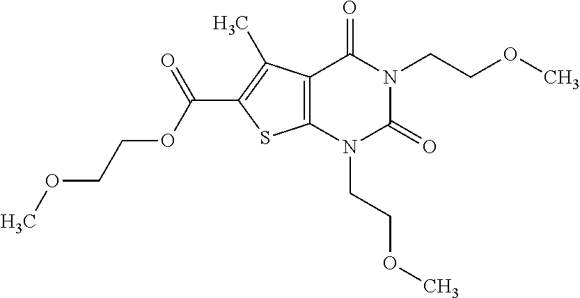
C12=C(N(CCOC)C(=O)N(CCOC)C1=O)SC(C(=O)OCCOC)=C2C
